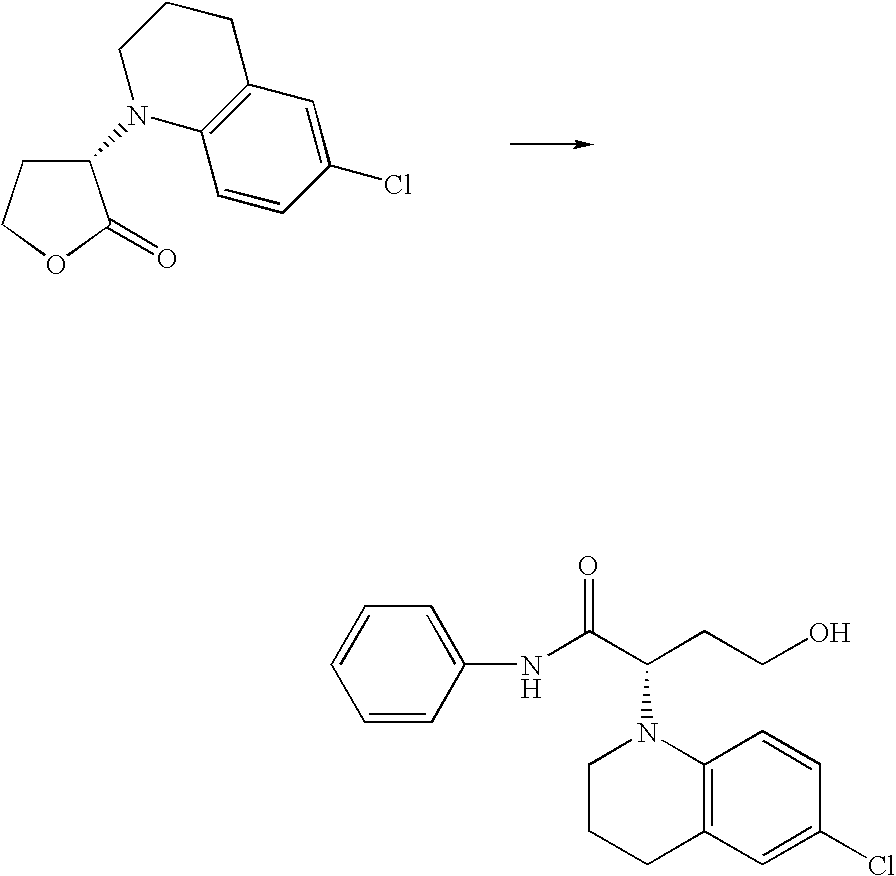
C1COC(=O)C1N1C2=C(C=C(Cl)C=C2)CCC1.C1=CC(NC(C(CCO)N2CCCC3=C2C=CC(Cl)=C3)=O)=CC=C1
